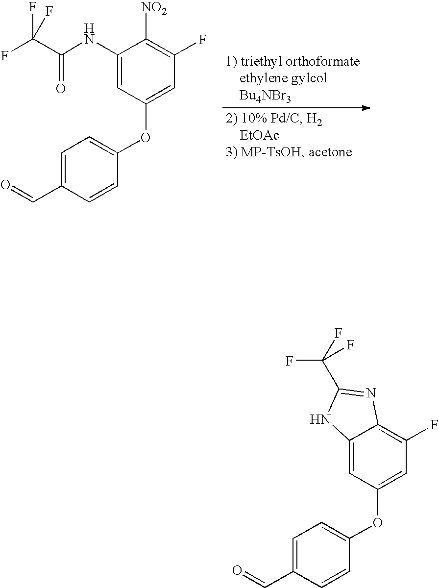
C1=C(C=O)C=CC(OC2=CC(F)=C([NO2])C(NC(C(F)(F)F)=O)=C2)=C1.C1=C(C=O)C=CC(OC2=CC(F)=C3C(=C2)NC(C(F)(F)F)=N3)=C1
